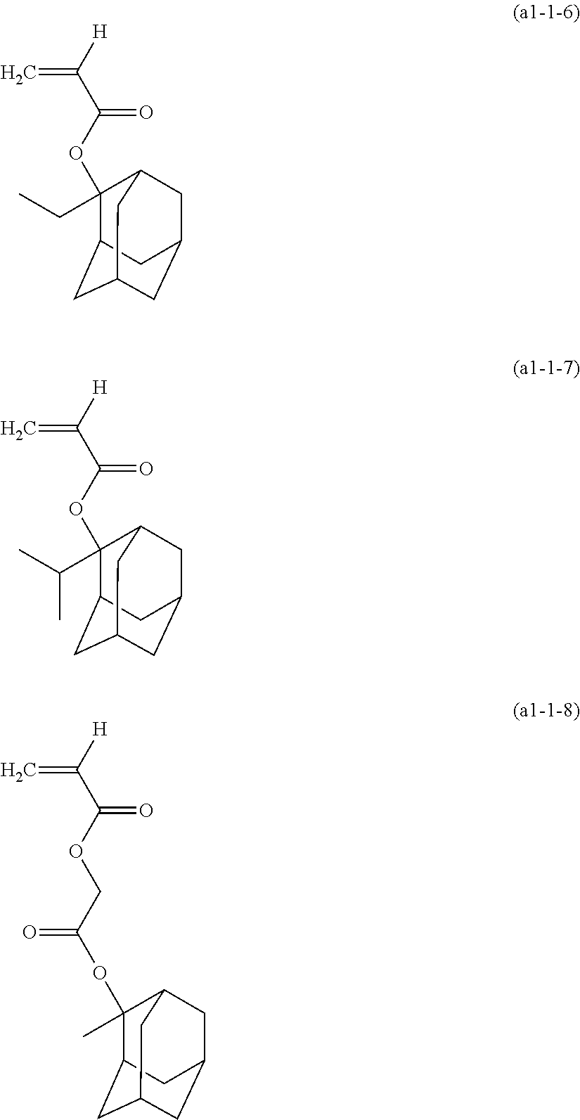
C1(OC(C([H])=C)=O)(CC)C2CC3CC(CC1C3)C2.C1(OC(C([H])=C)=O)(C(C)C)C2CC3CC(CC1C3)C2.C1(OC(=O)COC(C([H])=C)=O)(C)C2CC3CC(CC1C3)C2
